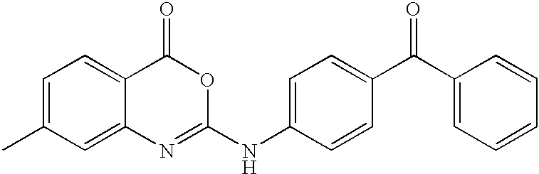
C1=C(C)C=C2C(=C1)C(=O)OC(NC1=CC=C(C(C3=CC=CC=C3)=O)C=C1)=N2
